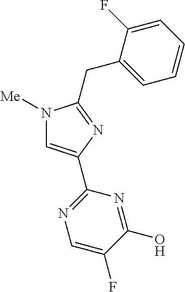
N1([Me])C=C(C2=NC=C(F)C(O)=N2)N=C1CC1=CC=CC=C1F
